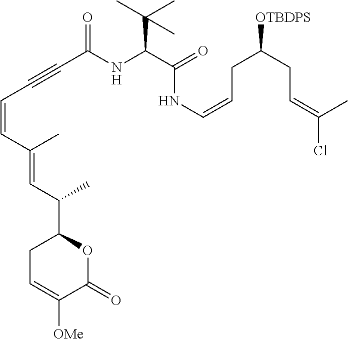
C1C=C([OMe])C(=O)OC1C(C=C(C=CC#CC(NC(C(=O)NC=CCC(CC=C(C)Cl)[OTBDPS])C(C)(C)C)=O)C)C
